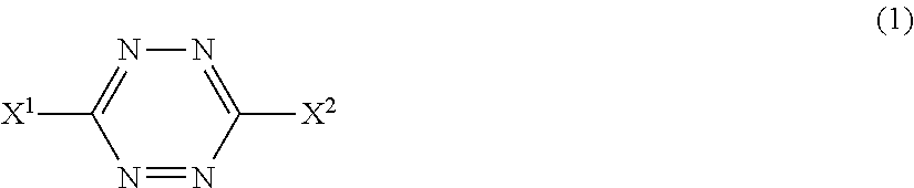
N1=C([X2])N=NC([X1])=N1
